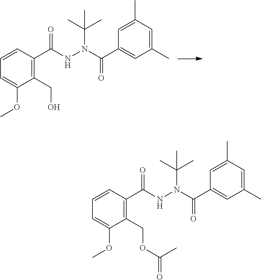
C1=CC(C(=O)NN(C(C2=CC(C)=CC(C)=C2)=O)C(C)(C)C)=C(CO)C(OC)=C1.C1=CC(C(=O)NN(C(C2=CC(C)=CC(C)=C2)=O)C(C)(C)C)=C(COC(=O)C)C(OC)=C1
